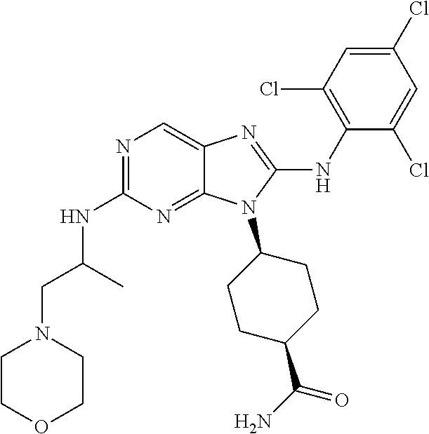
N1=C(NC(CN2CCOCC2)C)N=C2C(=C1)N=C(NC1=C(Cl)C=C(Cl)C=C1Cl)N2C1CCC(C(N)=O)CC1
